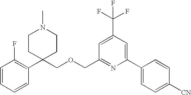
C1=CC=CC(C2(COCC3=NC(C4=CC=C([CN])C=C4)=CC(C(F)(F)F)=C3)CCN(C)CC2)=C1F
